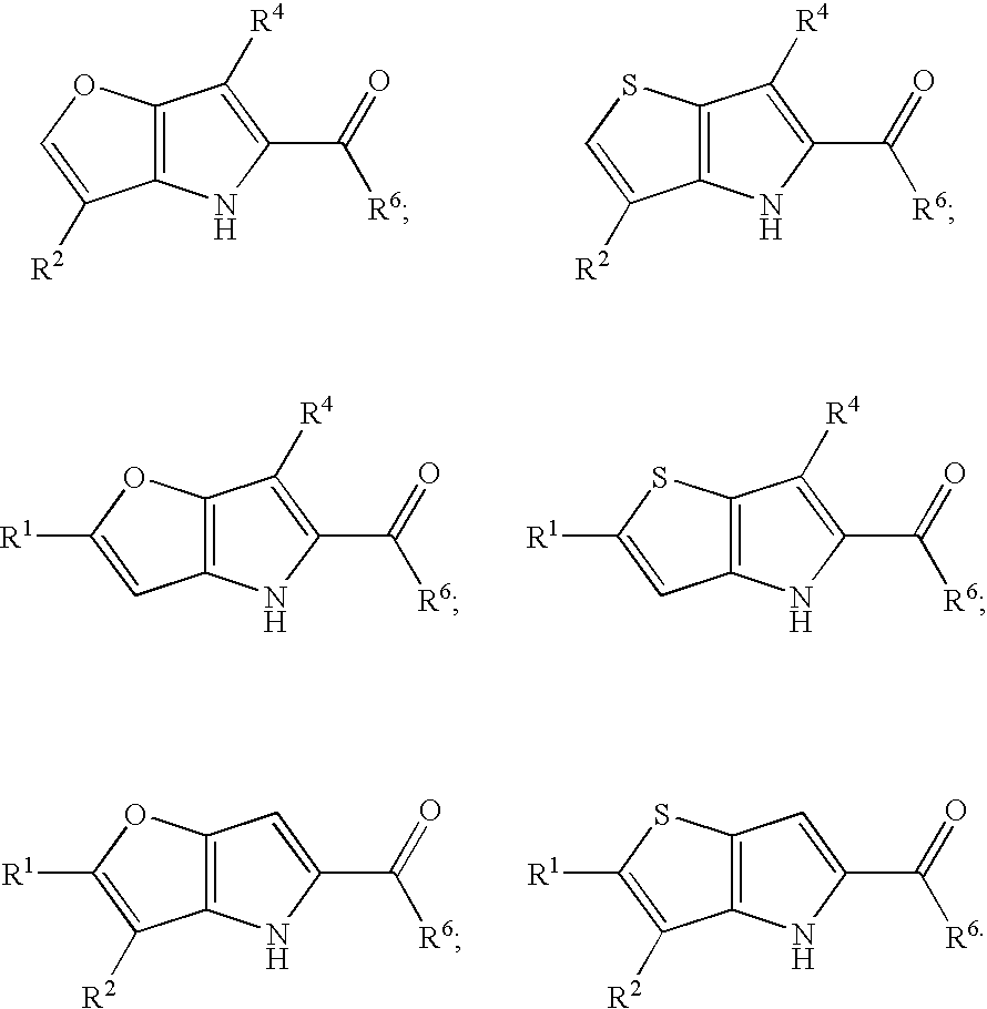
C12=C(OC=C1[R2])C([R4])=C(C(=O)[R6])N2.C12=C(SC=C1[R2])C([R4])=C(C(=O)[R6])N2.C12=C(OC([R1])=C1)C([R4])=C(C(=O)[R6])N2.C12=C(SC([R1])=C1)C([R4])=C(C(=O)[R6])N2.C12=C(OC([R1])=C1[R2])C=C(C(=O)[R6])N2.C12=C(SC([R1])=C1[R2])C=C(C(=O)[R6])N2
